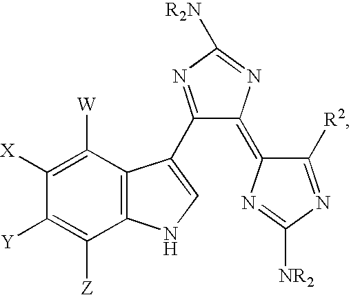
C1([W])=C([X])C([Y])=C([Z])C2=C1C(C1=NC([R2N])=NC1=C1C([R2])=NC([NR2])=N1)=CN2
